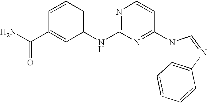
C1(NC2=NC=CC(N3C4=C(N=C3)C=CC=C4)=N2)=CC=CC(C(N)=O)=C1
